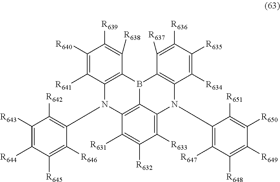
C1([R633])=C2C3=C(C([R631])=C1[R632])N(C1=C([R642])C([R643])=C([R644])C([R645])=C1[R646])C1=C(B3C3=C(N2C2=C([R647])C([R648])=C([R649])C([R650])=C2[R651])C([R634])=C([R635])C([R636])=C3[R637])C([R638])=C([R639])C([R640])=C1[R641]
